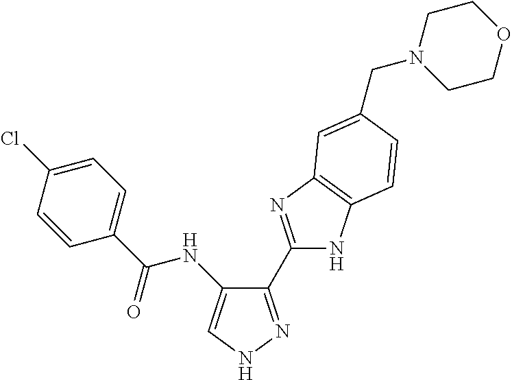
C1(C2=NC3=C(N2)C=CC(CN2CCOCC2)=C3)=NNC=C1NC(C1=CC=C(Cl)C=C1)=O
